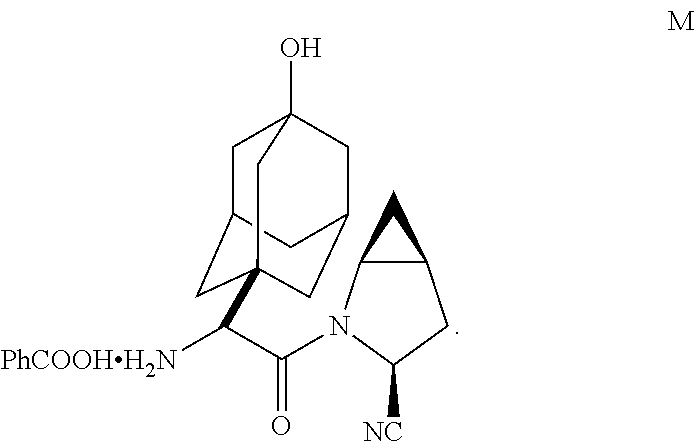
C1C2CC3(C([PhCOOHH2N])C(=O)N4C5C(CC4[NC])C5)CC(CC1(O)C3)C2
